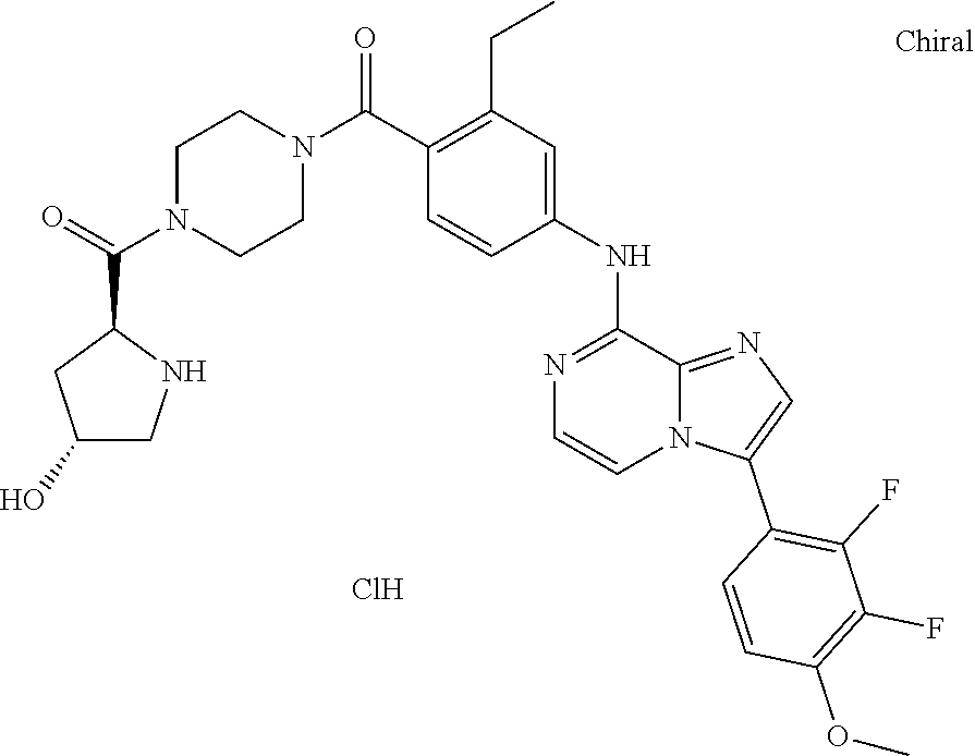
C1(C(N2CCN(C(=O)C3CC(O)CN3)CC2)=O)=C(CC)C=C(NC2=NC=CN3C2=NC=C3C2=C(F)C(F)=C(OC)C=C2)C=C1.Cl
